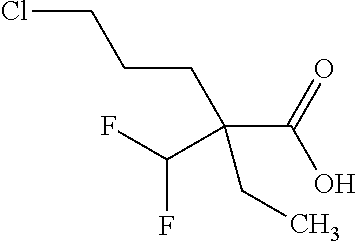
ClCCCC(C(O)=O)(CC)C(F)F
